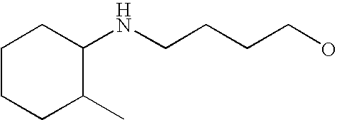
C1(NCCCCO)CCCCC1C
